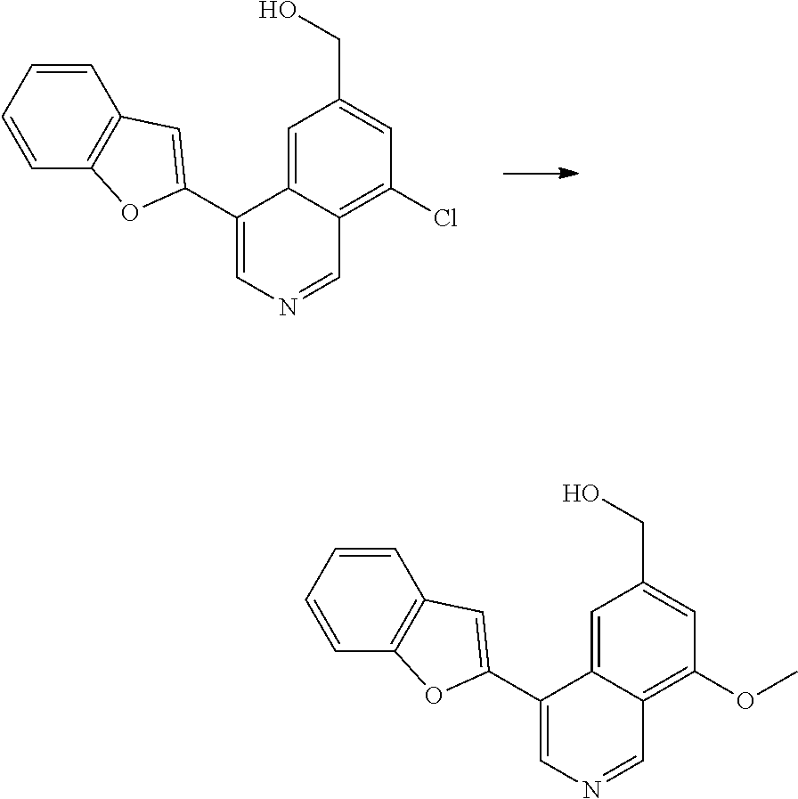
C1=C2C(=C(Cl)C=C1CO)C=NC=C2C1=CC2=C(C=CC=C2)O1.C1=C2C(=C(OC)C=C1CO)C=NC=C2C1=CC2=C(C=CC=C2)O1
